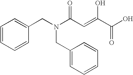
C1=CC=CC(CN(C(C=C(C(O)=O)O)=O)CC2=CC=CC=C2)=C1
